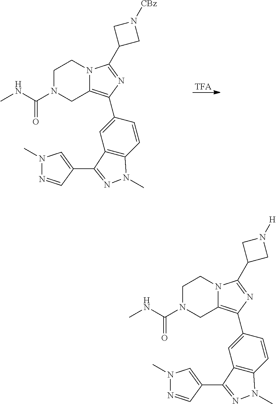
C12=C(C3=CC4=C(C=C3)N(C)N=C4C3=CN(C)N=C3)N=C(C3CN([H])C3)N1CCN(C(NC)=O)C2.[TFA].C12=C(C3=CC4=C(C=C3)N(C)N=C4C3=CN(C)N=C3)N=C(C3CN([CBz])C3)N1CCN(C(NC)=O)C2
